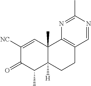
C1([NC])=CC2(C)C([H])(C(C)C1=O)CCC1=C2N=C(C)N=C1
